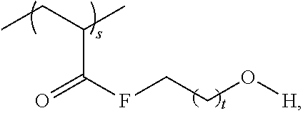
O=C(FCCO[H])C(CC)C
